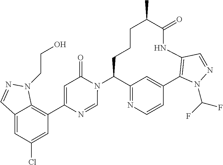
C12=NC=CC(=C1)C1=C(NC(=O)C(C)CCCC2N2C(=O)C=C(C3=C4C(=CC(Cl)=C3)C=NN4CCO)N=C2)C=NN1C(F)F
